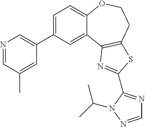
C1=C(C2=CN=CC(C)=C2)C=C2C(=C1)OCCC1=C2N=C(C2=NC=NN2C(C)C)S1
